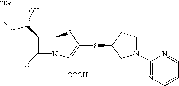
C12N(C([COOH])=C(SC3CN(C4=NC=CC=N4)CC3)S1)C(=O)C2C(CC)O
